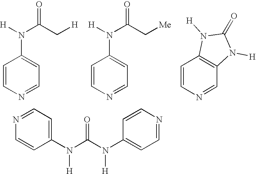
C1=CC(N(C(C[H])=O)[H])=CC=N1.C1=CC(N(C(C[Me])=O)[H])=CC=N1.C1=CC2=C(C=N1)N([H])C(=O)N2[H].C1(N(C(N(C2=CC=NC=C2)[H])=O)[H])=CC=NC=C1
